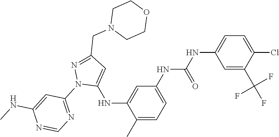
C1(C)=CC=C(NC(NC2=CC=C(Cl)C(C(F)(F)F)=C2)=O)C=C1NC1=CC(CN2CCOCC2)=NN1C1=NC=NC(NC)=C1
